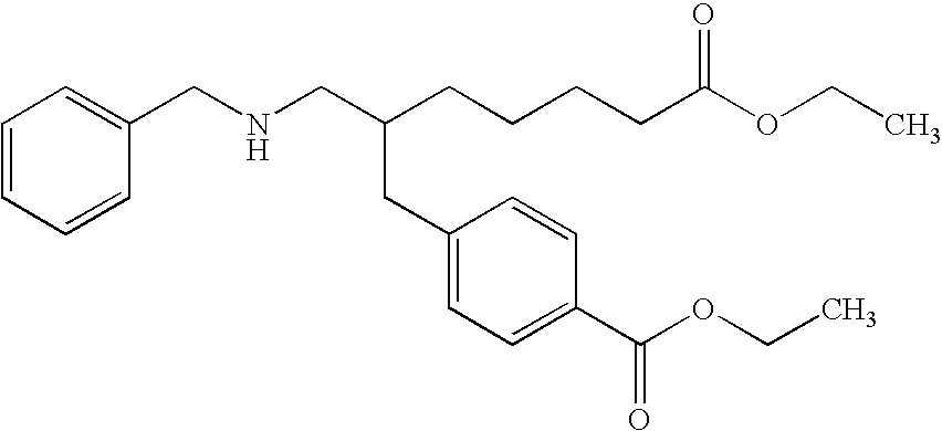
C(NCC(CCCCC(OCC)=O)CC1=CC=C(C(OCC)=O)C=C1)C1=CC=CC=C1
